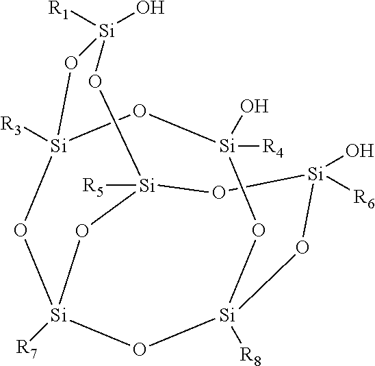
O1[Si]2([R5])O[Si]([R6])(O)O[Si]3([R8])O[Si]([R7])(O[Si]([R3])(O[Si]([R4])(O)O3)O[Si]1([R1])O)O2
